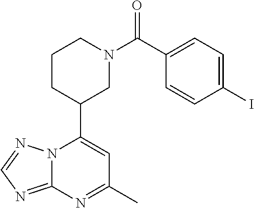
N12C(=NC=N1)N=C(C)C=C2C1CN(C(=O)C2=CC=C(I)C=C2)CCC1
